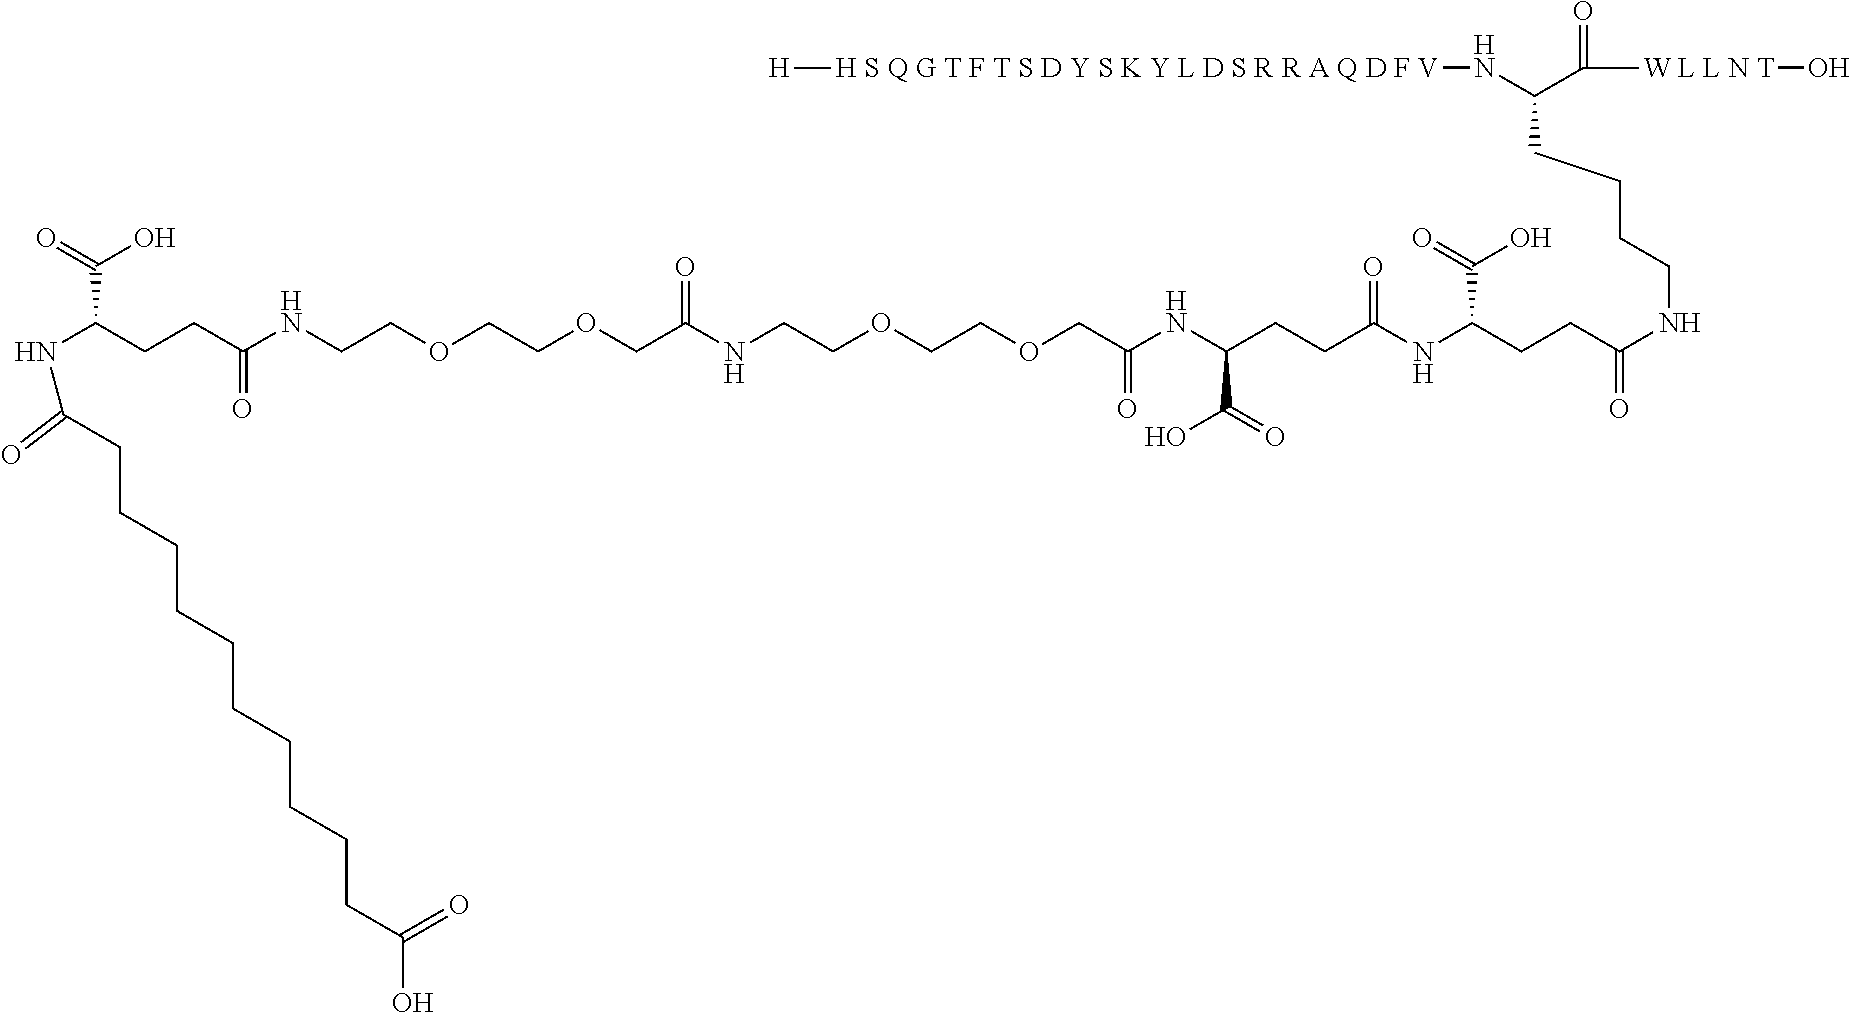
N(C(CCC(NCCOCCOCC(NCCOCCOCC(NC(CCC(NC(CCC(NCCCCC(C([W L L N T]O)=O)N[H S Q G T F T S D Y S K Y L D S R R A Q D F V][H])=O)C(=O)O)=O)C(=O)O)=O)=O)=O)C(=O)O)C(CCCCCCCCCCC(O)=O)=O
